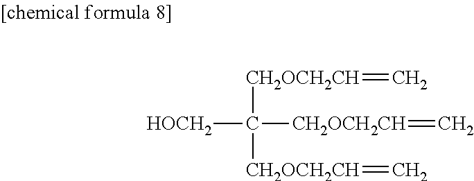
[CH2OCH2CH](C([CH2OCH2CH]=C)([CH2OCH2CH]=C)[HOCH2])=C
